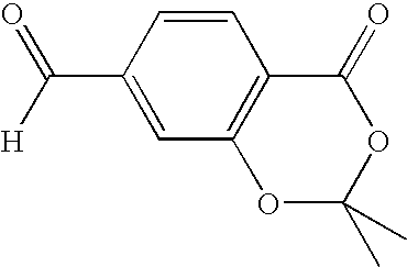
C1=CC(C([H])=O)=CC2=C1C(=O)OC(C)(C)O2
